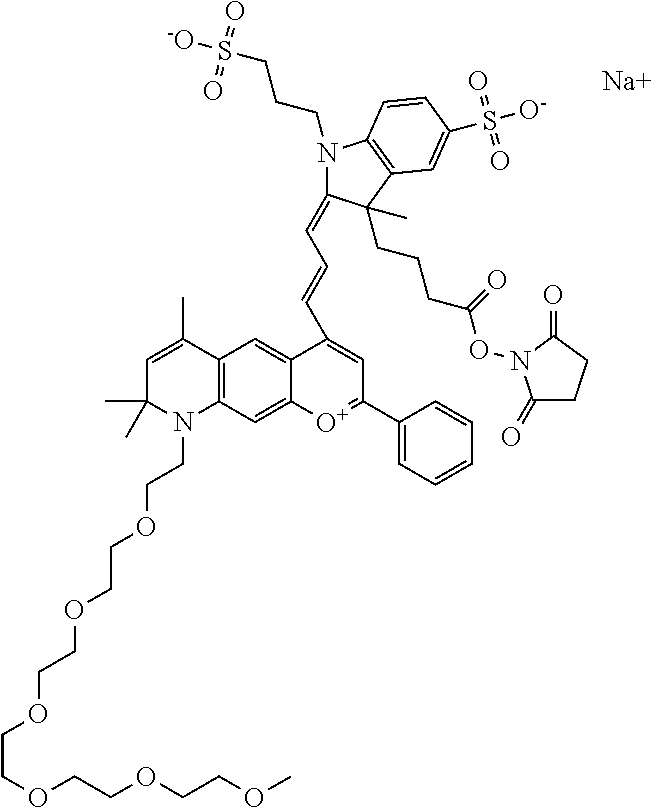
C1=C(C)C2=C(N(CCOCCOCCOCCOCCOCCOC)C1(C)C)C=C1C(=C2)C(C=CC=C2N(CCCS([-O])(=O)=O)C3=C(C2(CCCC(ON2C(=O)CCC2=O)=O)C)C=C(S([O-])(=O)=O)C=C3)=CC(C2=CC=CC=C2)=[O+]1.[Na]
